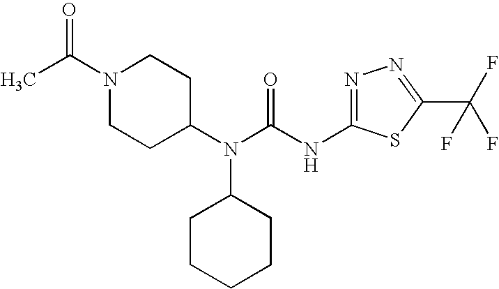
N1=C(NC(N(C2CCN(C(C)=O)CC2)C2CCCCC2)=O)SC(C(F)(F)F)=N1
